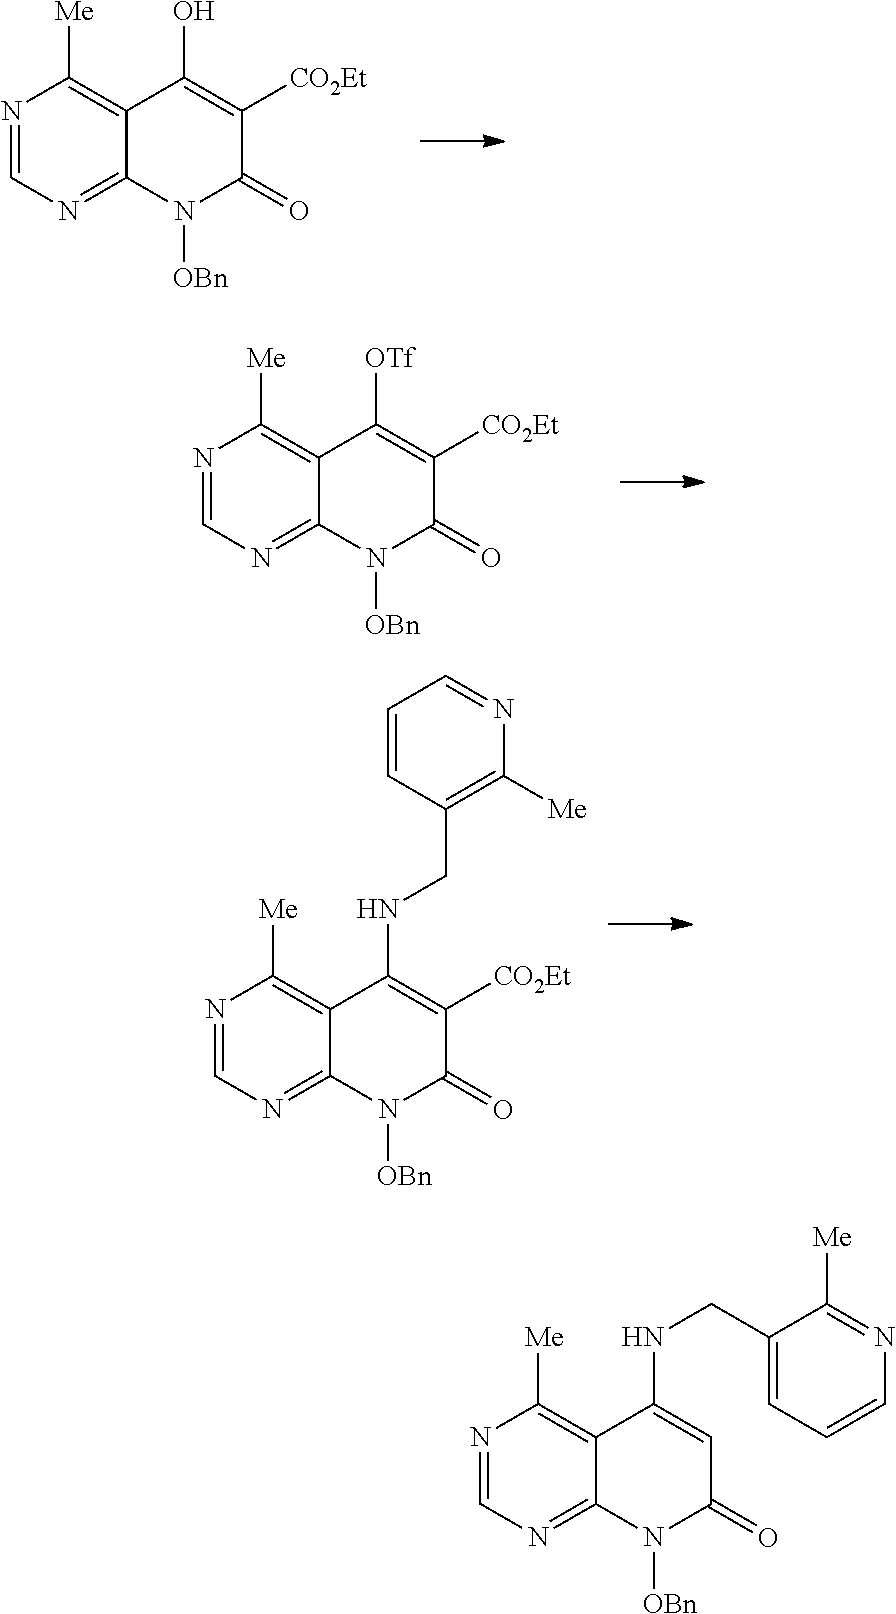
N1=CN=C2C(=C1[Me])C(O)=C([CO2Et])C(=O)N2[OBn].N1=CN=C2C(=C1[Me])C([OTf])=C([CO2Et])C(=O)N2[OBn].N1=CN=C2C(=C1[Me])C(NCC1=C([Me])N=CC=C1)=C([CO2Et])C(=O)N2[OBn].N1=CN=C2C(=C1[Me])C(NCC1=CC=CN=C1[Me])=CC(=O)N2[OBn]
